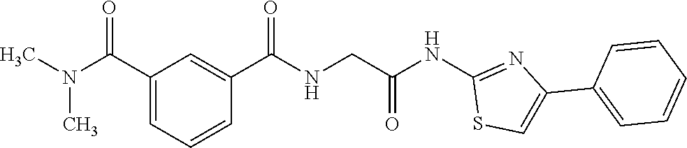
C1(C(=O)NCC(NC2=NC(C3=CC=CC=C3)=CS2)=O)=CC(C(N(C)C)=O)=CC=C1
